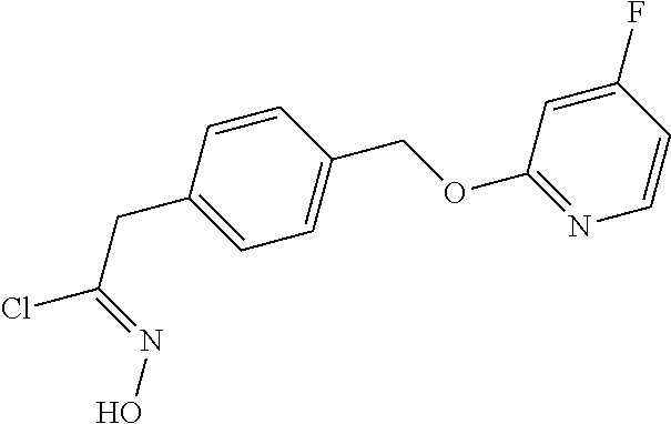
C(C1=CC=C(COC2=NC=CC(F)=C2)C=C1)C(Cl)=NO
